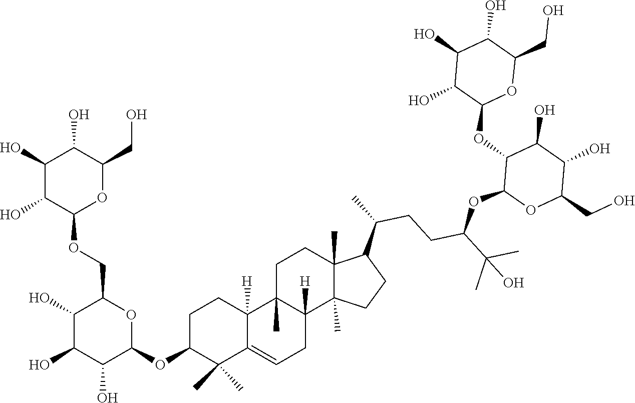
C1(O)C(O)C(OCC2C(O)C(O)C(O)C(OC3C(C)(C)C4=CCC5([H])C(C)(C4([H])CC3)CCC3(C)C5(C)CCC3C(C)CCC(C(C)(C)O)OC3OC(CO)C(O)C(O)C3OC3OC(CO)C(O)C(O)C3O)O2)OC(CO)C1O
